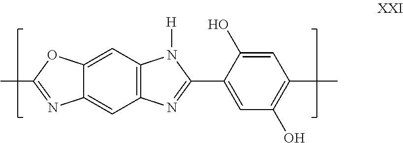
C12=CC3=C(C=C1N=C(C)O2)N=C(C1=CC(O)=C(C)C=C1O)N3[H]
